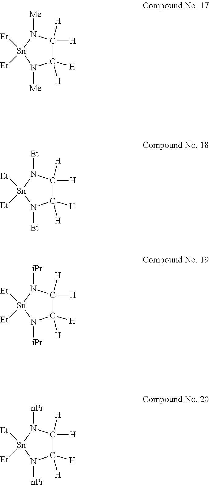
C1([H])([H])C([H])([H])N([Me])[Sn]([Et])([Et])N1[Me].C1([H])([H])C([H])([H])N([Et])[Sn]([Et])([Et])N1[Et].C1([H])([H])C([H])([H])N([iPr])[Sn]([Et])([Et])N1[iPr].C1([H])([H])C([H])([H])N([nPr])[Sn]([Et])([Et])N1[nPr]
